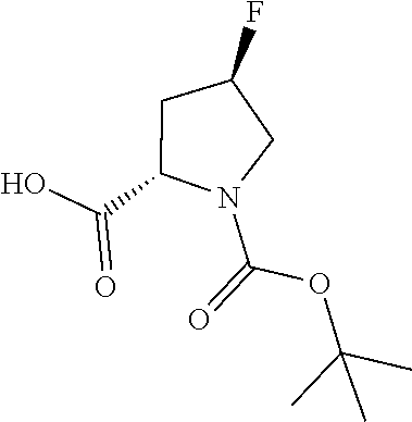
C(C1N(C(=O)OC(C)(C)C)CC(F)C1)(O)=O
